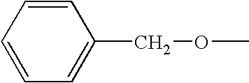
C1=CC=C(COC)C=C1
